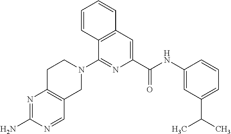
C12=C(C=C(C(NC3=CC(C(C)C)=CC=C3)=O)N=C1N1CCC3=C(C1)C=NC(N)=N3)C=CC=C2
